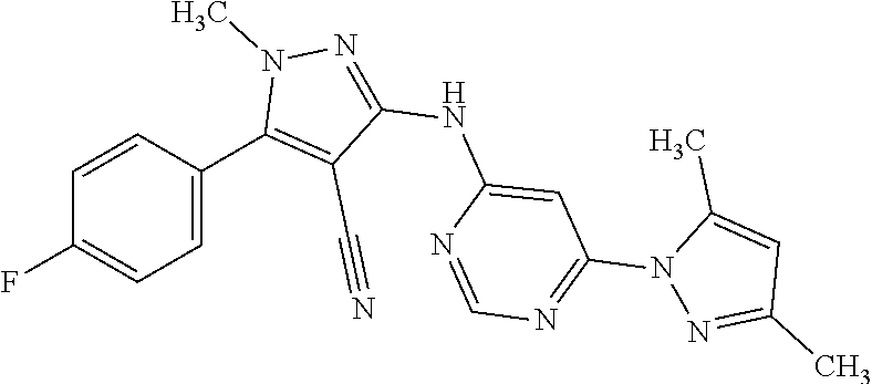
C1=CC(C2=C(C#N)C(NC3=CC(N4N=C(C)C=C4C)=NC=N3)=NN2C)=CC=C1F
